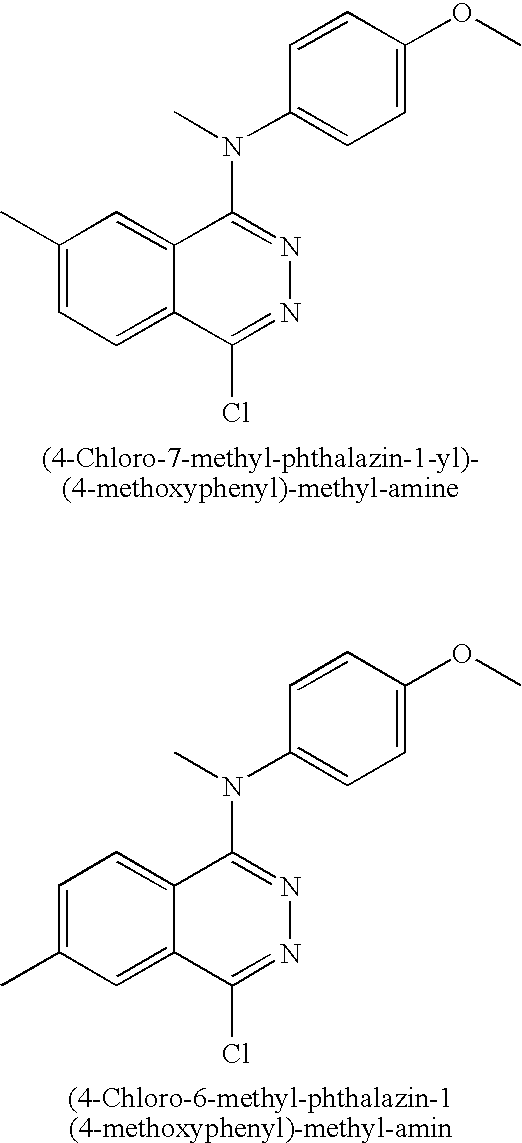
C1(C)=CC=C2C(=C1)C(N(C)C1=CC=C(OC)C=C1)=NN=C2Cl.C1=C(C)C=C2C(=C1)C(N(C)C1=CC=C(OC)C=C1)=NN=C2Cl
